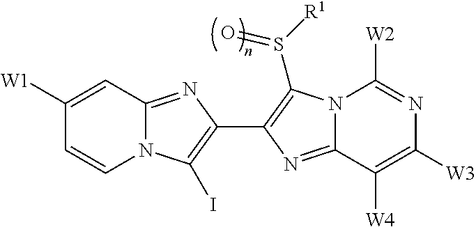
N12C(=NC(C3=C(S([R1])=O)N4C(=N3)C([W4])=C([W3])N=C4[W2])=C1I)C=C([W1])C=C2
